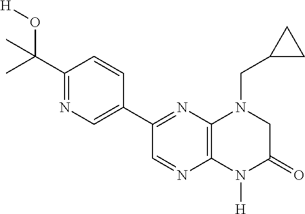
C1(C(O[H])(C)C)=NC=C(C2=NC3=C(N=C2)N([H])C(=O)CN3CC2CC2)C=C1
